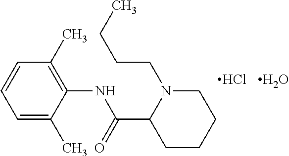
C1N(CCCC)C(C(NC2=C(C)C=CC=C2C)=O)CCC1.Cl.O
